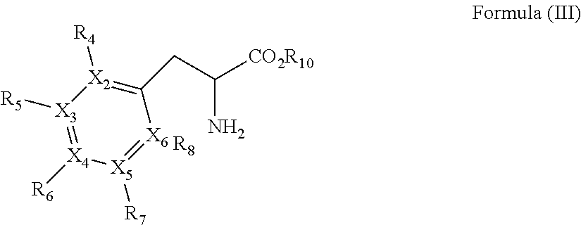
[X5]1([R7])=[X6]C(CC([CO2R10])N)=[X2]([R4])[X3]([R5])=[X4]1[R6].[R8]
